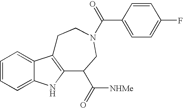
C1=CC=C2C(=C1)C1=C(N2)C(C([NHMe])=O)CN(C(C2=CC=C(F)C=C2)=O)CC1
